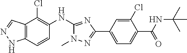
C12=C(C=CC(NC3=NC(C4=CC=C(C(=O)NC(C)(C)C)C(Cl)=C4)=NN3C)=C1Cl)NN=C2
